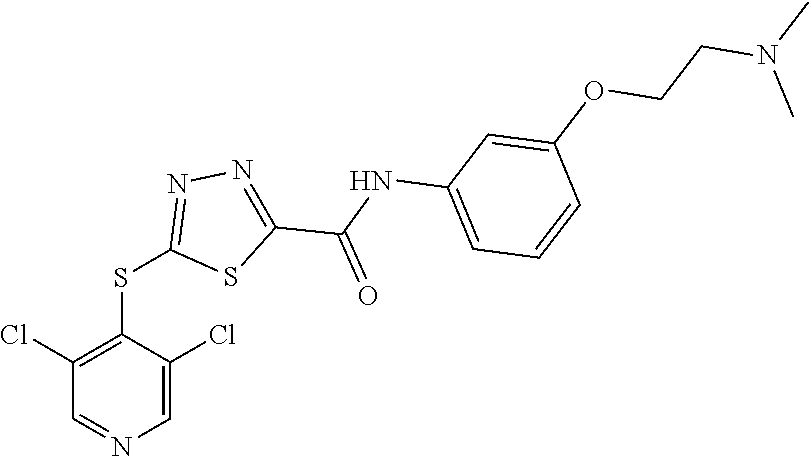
C1=C(Cl)C(SC2=NN=C(C(=O)NC3=CC=CC(OCCN(C)C)=C3)S2)=C(Cl)C=N1
